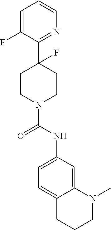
C1=C(F)C(C2(F)CCN(C(NC3=CC=C4C(=C3)N(C)CCC4)=O)CC2)=NC=C1
